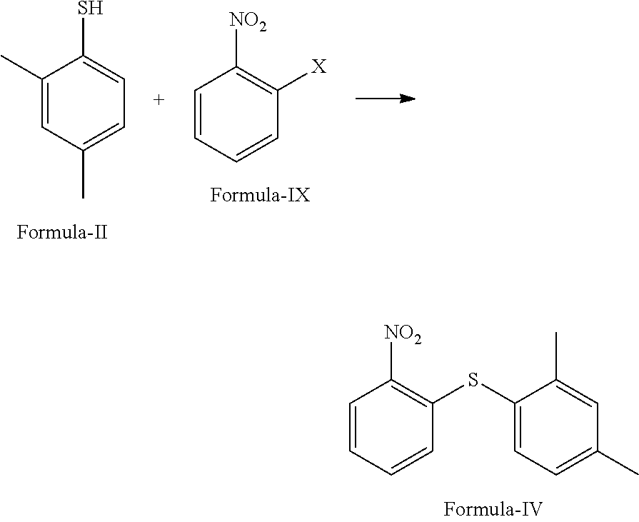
C1=CC=CC(SC2=CC=C(C)C=C2C)=C1[NO2].C1(C)=CC(C)=CC=C1S.C1=CC=CC([X])=C1[NO2]
